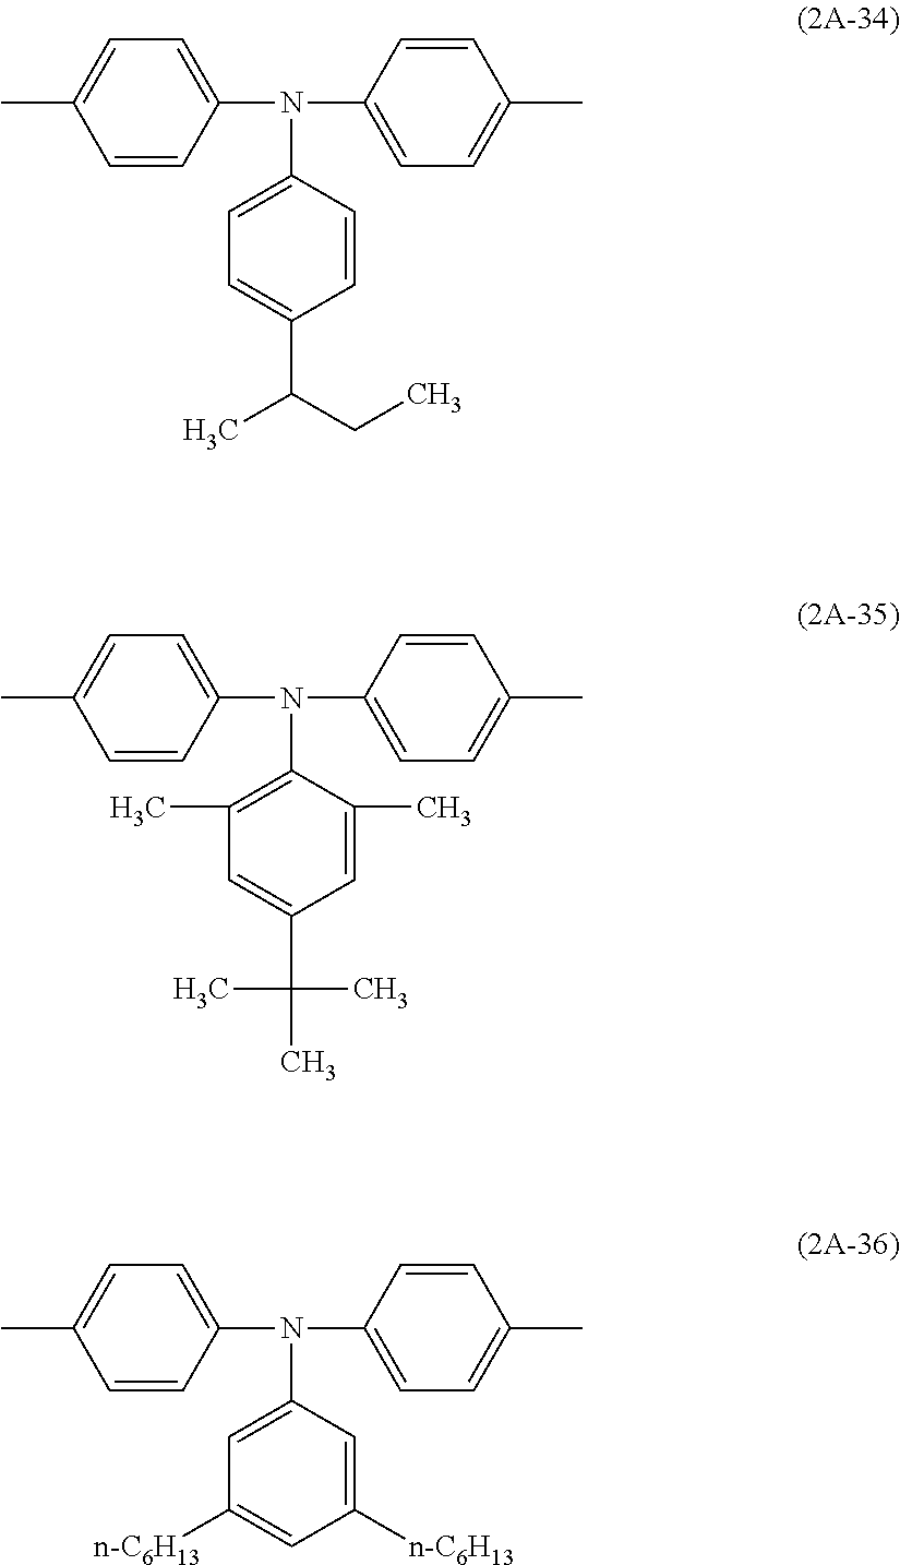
C1=CC(N(C2=CC=C(C)C=C2)C2=CC=C(C(C)CC)C=C2)=CC=C1C.C1=CC(N(C2=CC=C(C)C=C2)C2=C(C)C=C(C(C)(C)C)C=C2C)=CC=C1C.C1=CC(N(C2=CC=C(C)C=C2)C2=CC([n-C6H13])=CC([n-C6H13])=C2)=CC=C1C
